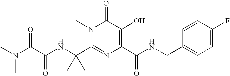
N(C(C(NC(C1=NC(C(NCC2=CC=C(F)C=C2)=O)=C(O)C(=O)N1C)(C)C)=O)=O)(C)C
